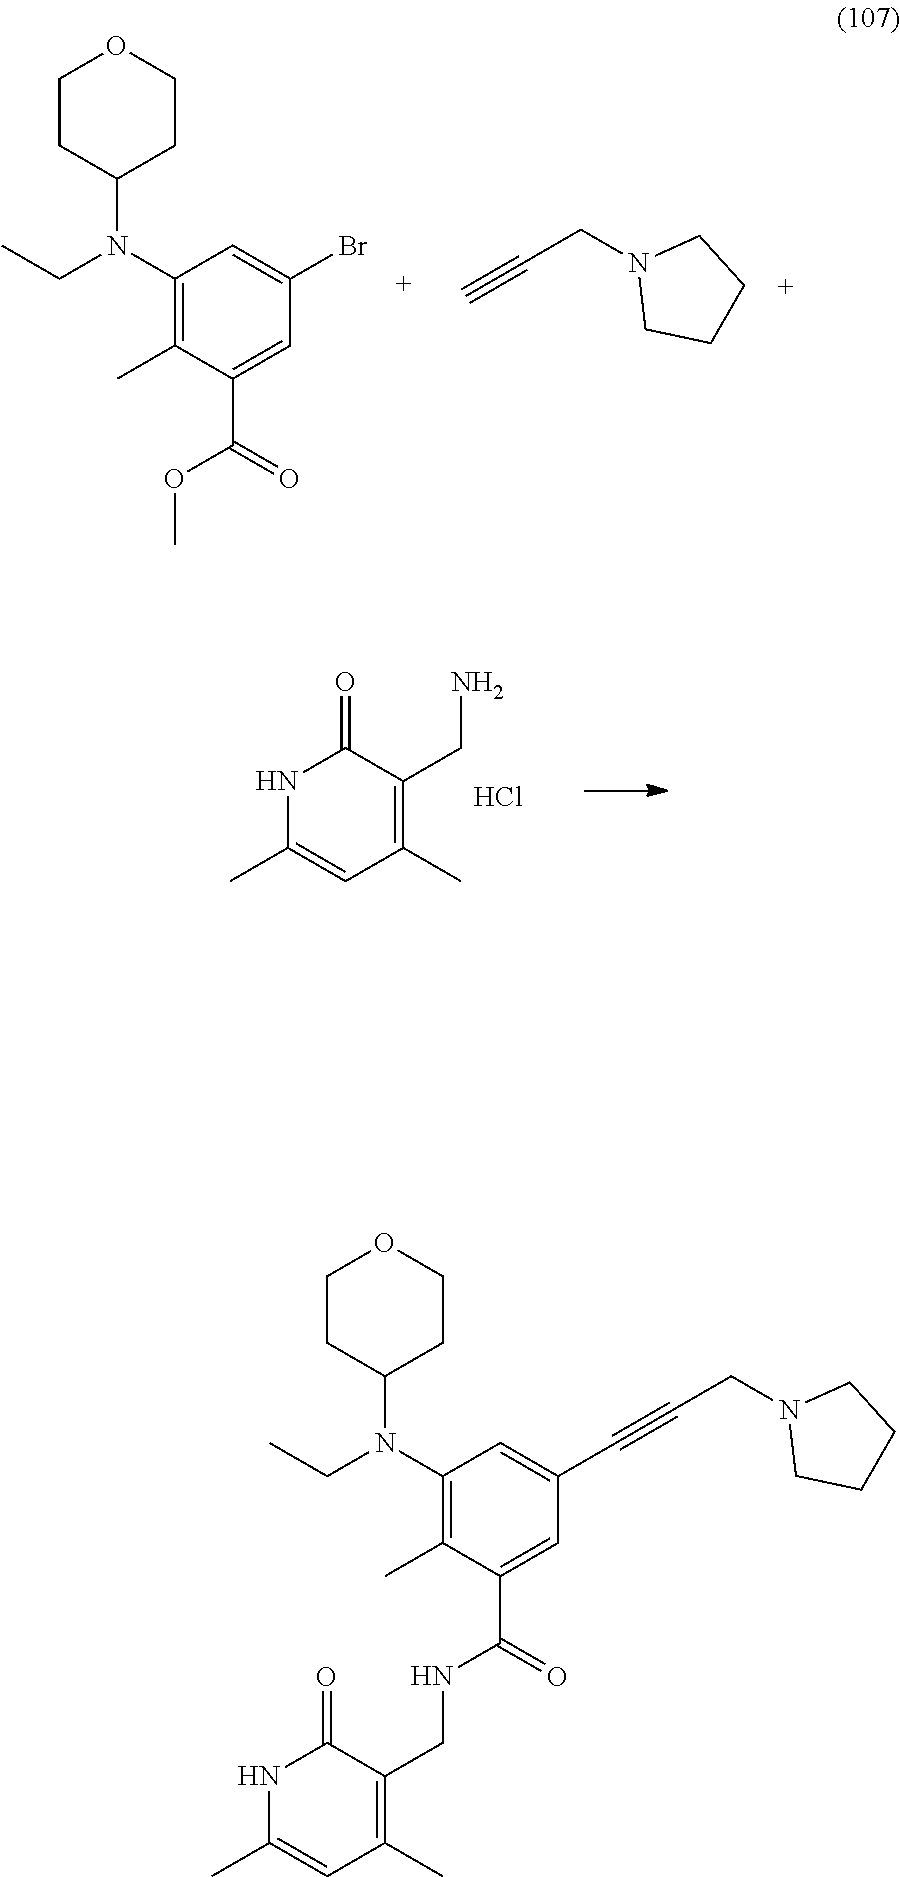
N1C(C)=CC(C)=C(CN)C1=O.Cl.C1CC(N(CC)C2=C(C)C(C(=O)OC)=CC(Br)=C2)CCO1.C#CCN1CCCC1.C1CC(N(CC)C2=C(C)C(C(=O)NCC3=C(C)C=C(C)NC3=O)=CC(C#CCN3CCCC3)=C2)CCO1
